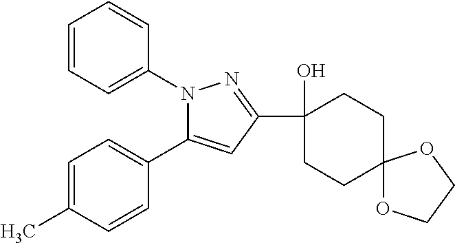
C1=C(C)C=CC(C2=CC(C3(O)CCC4(CC3)OCCO4)=NN2C2=CC=CC=C2)=C1
